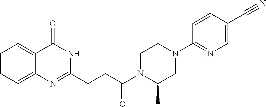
C12=CC=CC=C1C(=O)NC(CCC(N1C(C)CN(C3=NC=C(C#N)C=C3)CC1)=O)=N2
